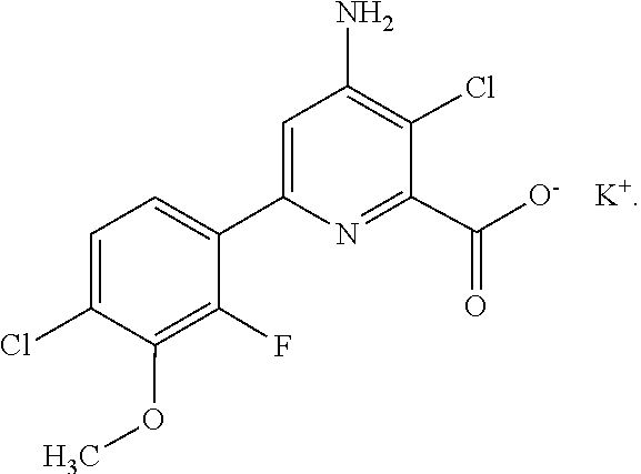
COC1=C(F)C(C2=CC(N)=C(Cl)C(C([O-])=O)=N2)=CC=C1Cl
